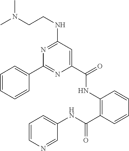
C1=CC=CC(C2=NC(C(NC3=C(C(NC4=CC=CN=C4)=O)C=CC=C3)=O)=CC(NCCN(C)C)=N2)=C1
